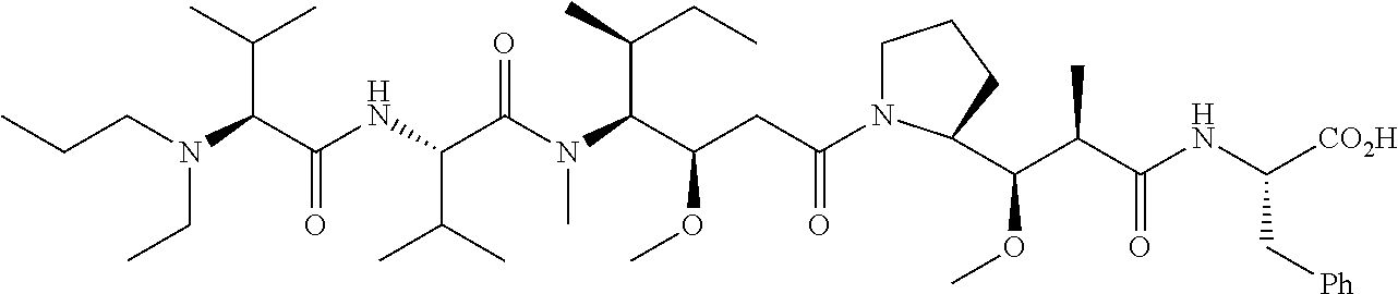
N(C(C(=O)NC(C(C)C)C(=O)N(C)C(C(CC)C)C(CC(=O)N1CCCC1C(OC)C(C)C(=O)NC([CO2H])C[Ph])OC)C(C)C)(CCC)CC
